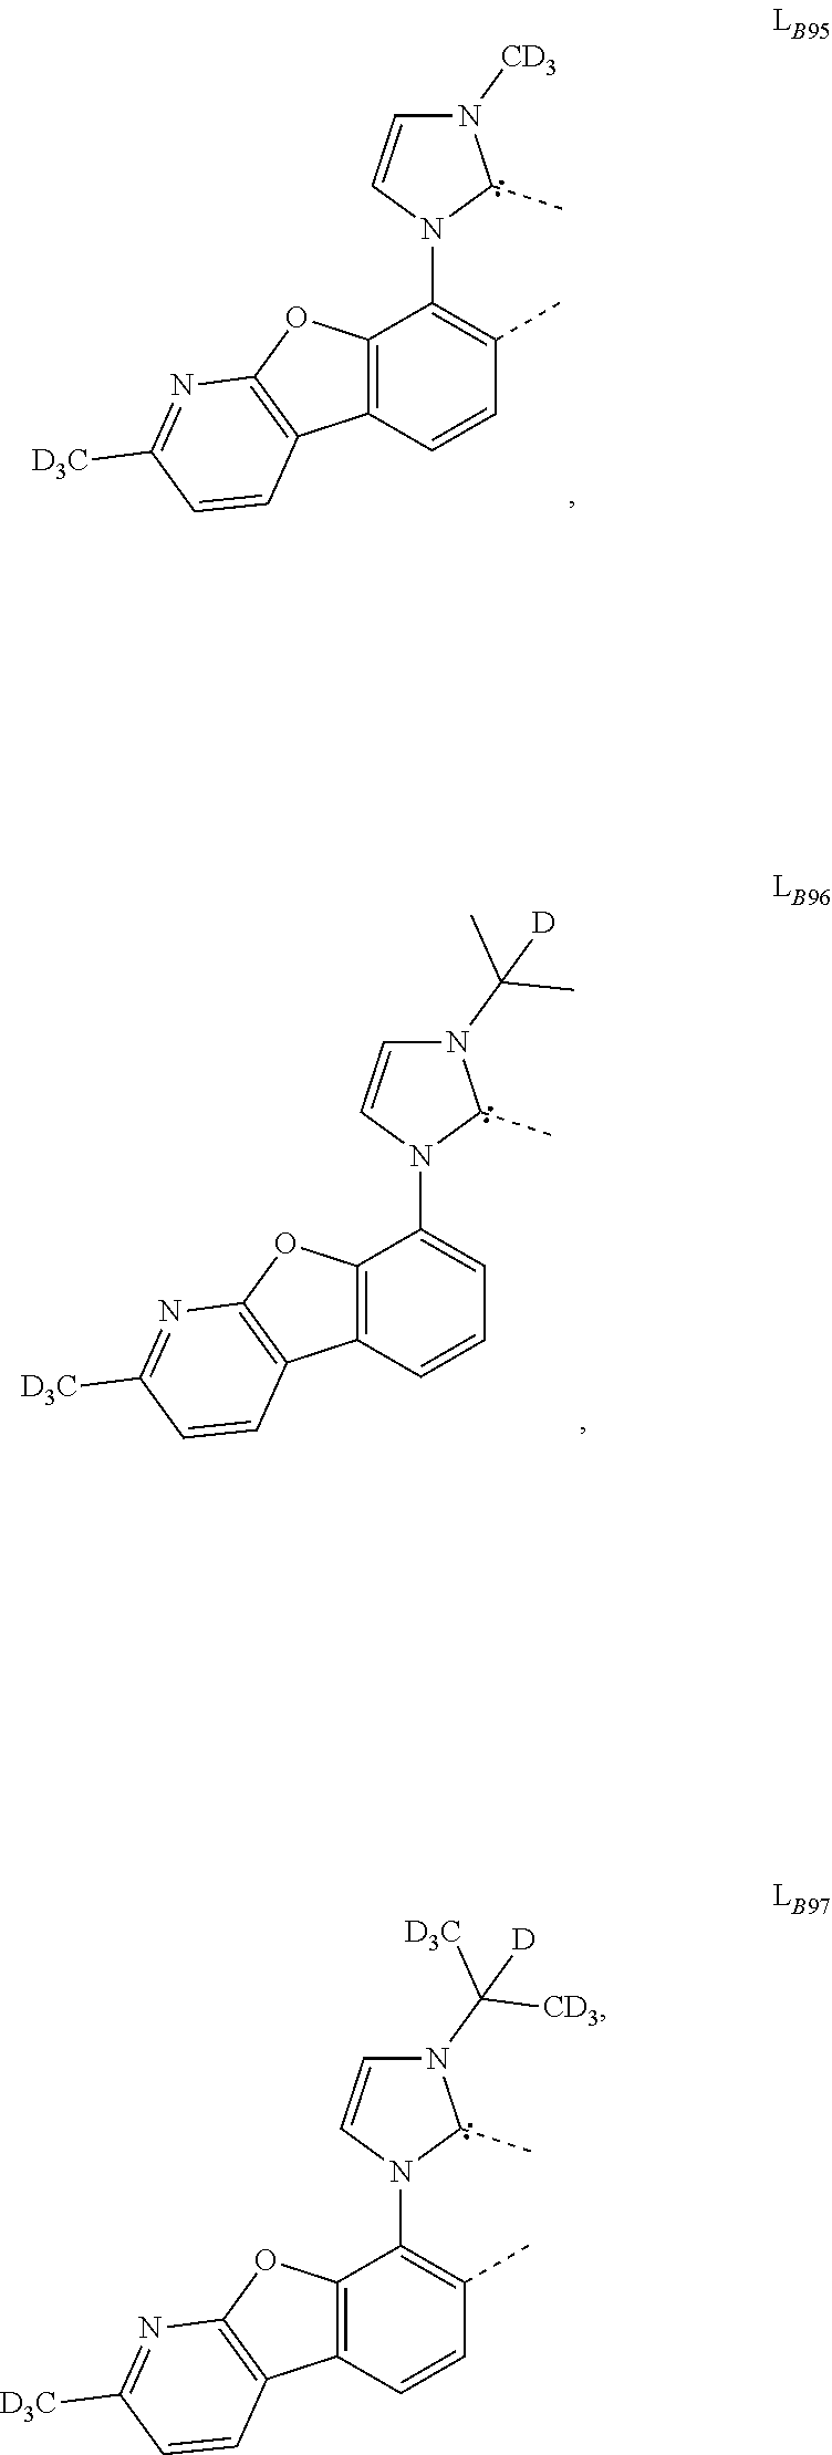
N1(C(C)(C)[D])C=CN(C2=CC=CC3=C2OC2=C3C=CC([D3C])=N2)C1C.N1([CD3])C=CN(C2=C(C)C=CC3=C2OC2=C3C=CC([D3C])=N2)C1C.N1(C([D3C])([CD3])[D])C=CN(C2=C(C)C=CC3=C2OC2=C3C=CC([D3C])=N2)C1C
